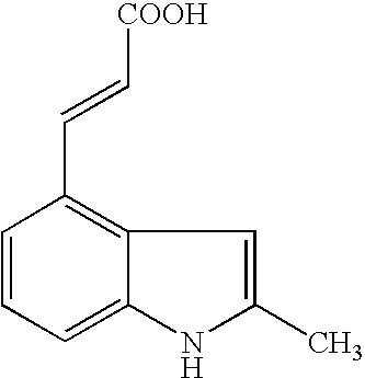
C1=CC=C2C(=C1C=C[COOH])C=C(C)N2
